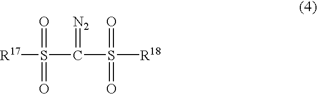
[R17]S(C(S([R18])(=O)=O)=[N2])(=O)=O
